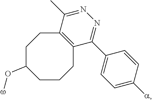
N1=C(C)C2=C(C(C3=CC=C([a])C=C3)=N1)CCCC(O[w])CC2
